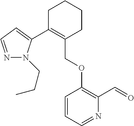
C1C(C2=CC=NN2CCC)=C(COC2=C(C=O)N=CC=C2)CCC1
